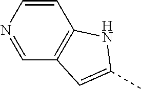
C1=CN=CC2=C1NC(C)=C2
